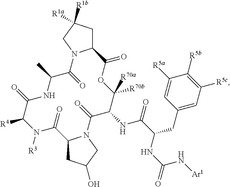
C12CC([R1a])([R1b])CN1C(=O)C(C)NC(=O)C([R4])N([R3])C(=O)C1CC(O)CN1C(=O)C(NC(C(NC(=O)N[Ar1])CC1=CC([R5c])=C([R5b])C([R5a])=C1)=O)C([R70b])([R70a])OC2=O
